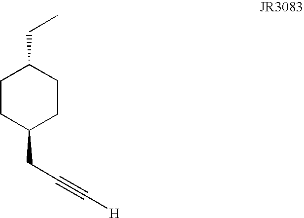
CCC1CCC(CC#C[H])CC1
